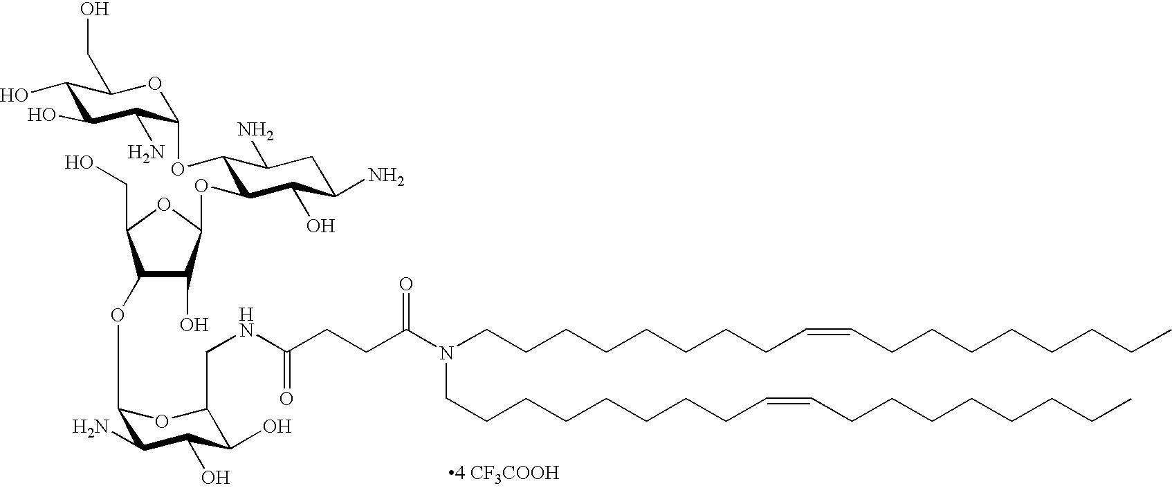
C1(OC2C(N)C(O)C(O)C(CNC(CCC(N(CCCCCCCCC=CCCCCCCCC)CCCCCCCCC=CCCCCCCCC)=O)=O)O2)C(O)C(OC2C(OC3C(N)C(O)C(O)C(CO)O3)C(N)CC(N)C2O)OC1CO
